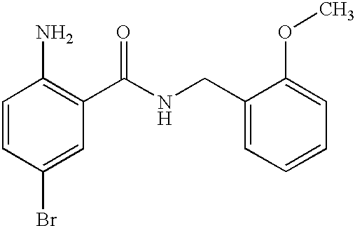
C1=CC(Br)=CC(C(NCC2=CC=CC=C2OC)=O)=C1N
